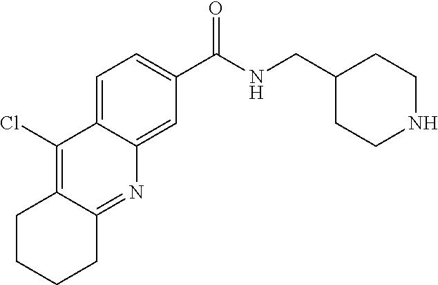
C1CCCC2=NC3=CC(C(NCC4CCNCC4)=O)=CC=C3C(Cl)=C12
